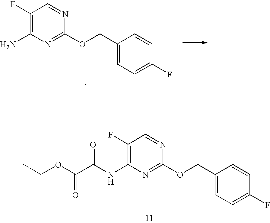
C1(F)=C(N)N=C(OCC2=CC=C(F)C=C2)N=C1.C1(F)=C(NC(C(OCC)=O)=O)N=C(OCC2=CC=C(F)C=C2)N=C1
